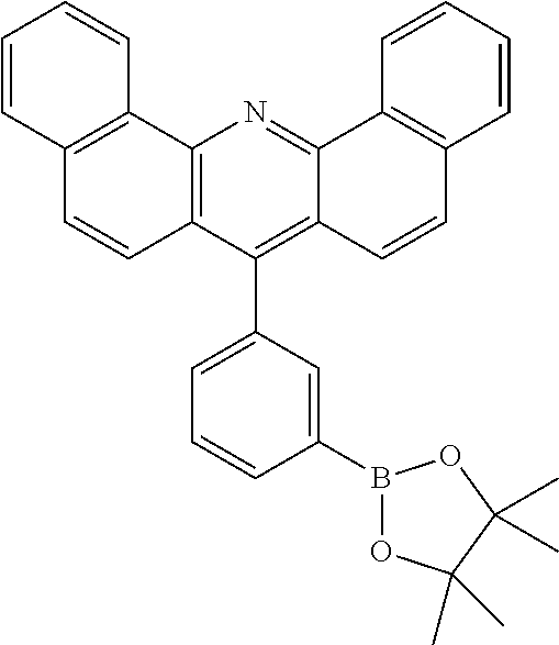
C12=C(C3=CC=CC(B4OC(C)(C)C(C)(C)O4)=C3)C3=C(N=C1C1=C(C=C2)C=CC=C1)C1=C(C=C3)C=CC=C1
